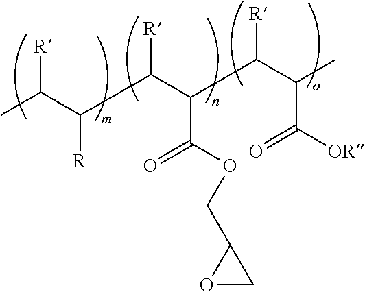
CC(C(C(C(C(C(C)C([OR])=O)[R])C(OCC1OC1)=O)[R])[R])[R]
